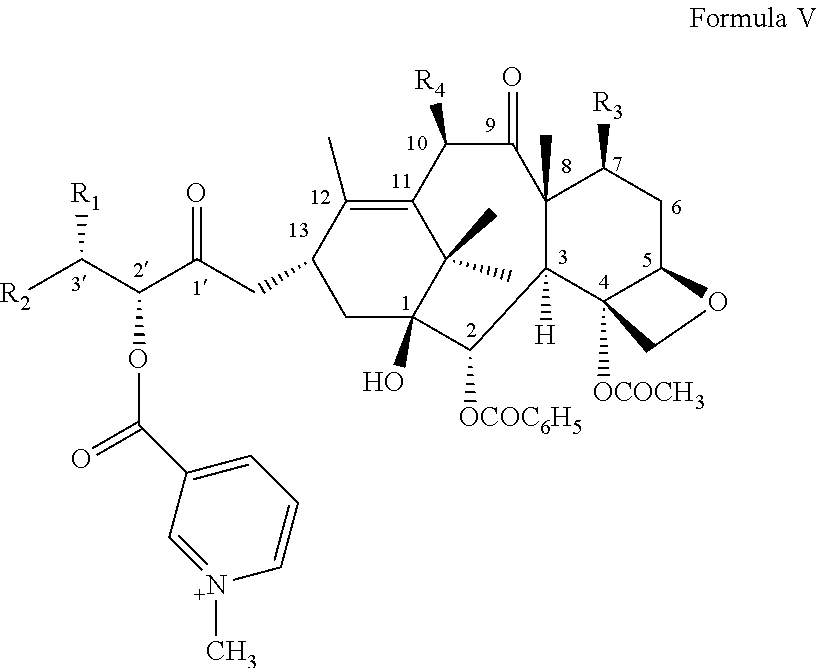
C12=C(C)C(CC(C(C([R2])[R1])OC(=O)C3=CC=C[N+](C)=C3)=O)CC(O)(C1(C)C)C([OCOC6H5])C1([H])C(C)(C(=O)C2[R4])C([R3])CC2C1([OCOCH3])CO2
